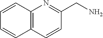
C12=C(C=CC(CN)=N1)C=CC=C2
